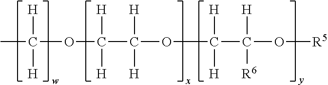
CC(OC([H])([H])C([H])([H])OC([H])([H])C([H])([R6])O[R5])([H])[H]
